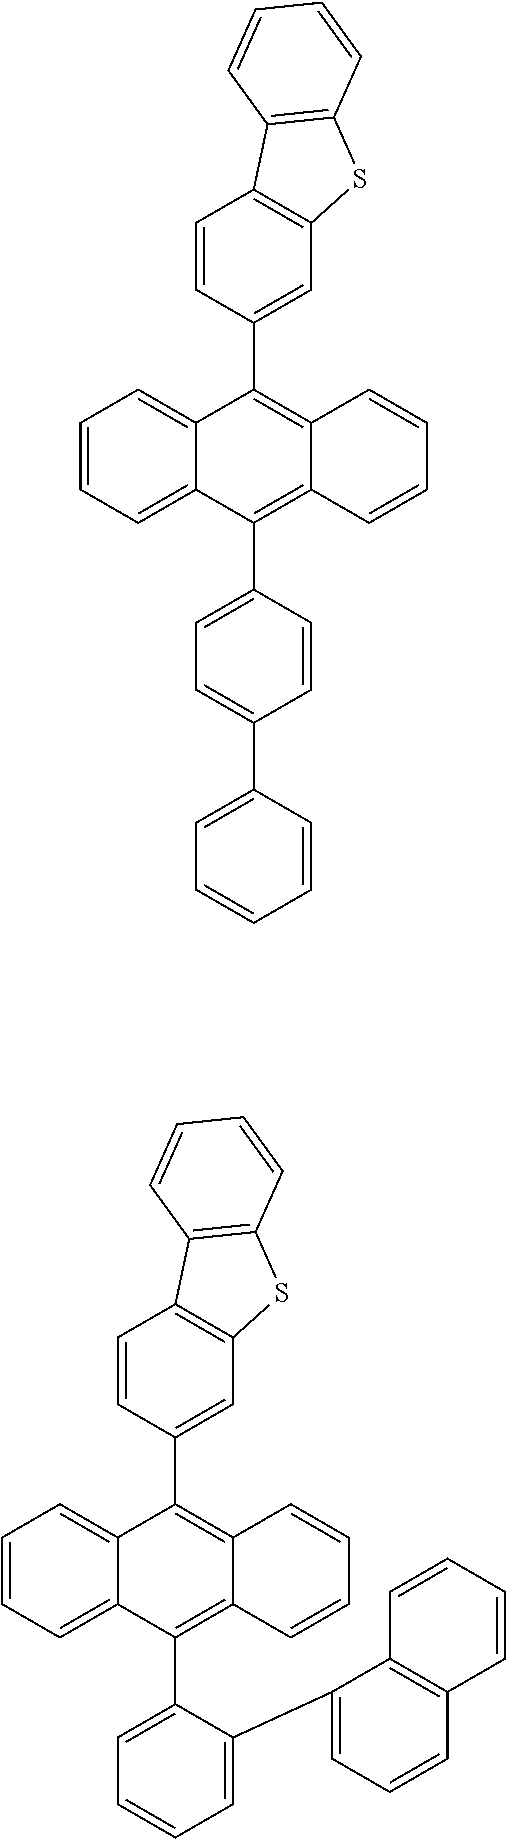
C1=CC=C2C(=C1)C(C1=CC3=C(C=C1)C1=C(S3)C=CC=C1)=C1C(=C2C2=CC=C(C3=CC=CC=C3)C=C2)C=CC=C1.C1=CC=C2C(=C1)C(C1=CC3=C(C=C1)C1=C(S3)C=CC=C1)=C1C(=C2C2=CC=CC=C2C2=CC=CC3=C2C=CC=C3)C=CC=C1
